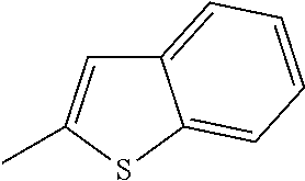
C12=CC=CC=C1SC(C)=C2
